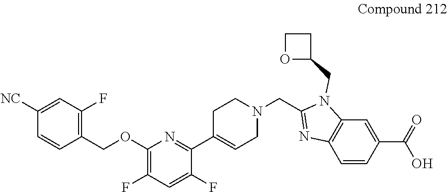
C1=C([NC])C=CC(COC2=C(F)C=C(F)C(C3=CCN(CC4=NC5=C(C=C(C(=O)O)C=C5)N4CC4CCO4)CC3)=N2)=C1F
